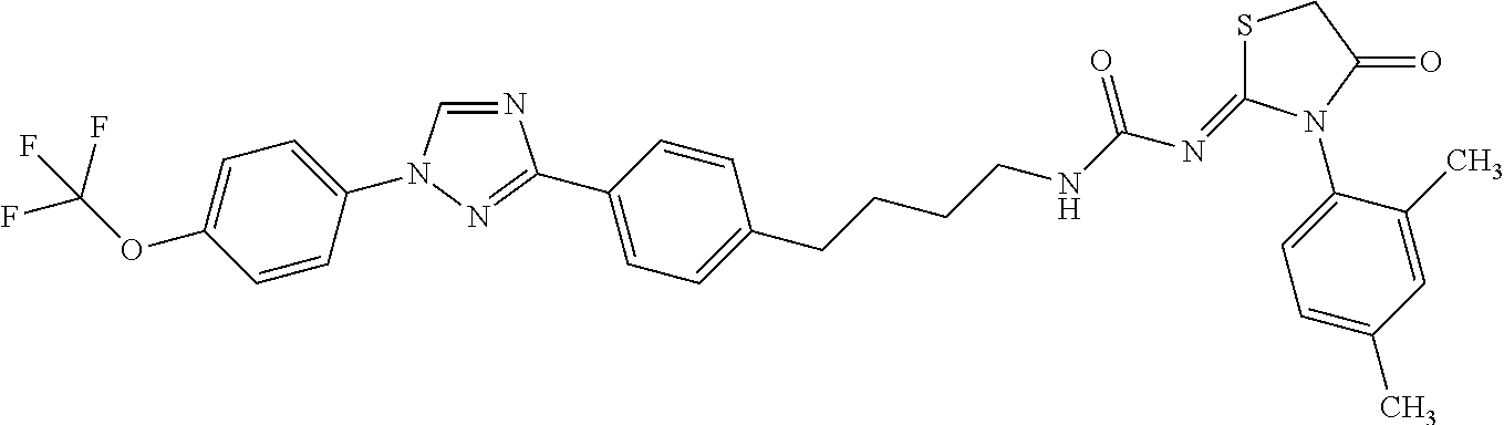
N1=CN(C2=CC=C(OC(F)(F)F)C=C2)N=C1C1=CC=C(CCCCNC(N=C2SCC(=O)N2C2=CC=C(C)C=C2C)=O)C=C1
